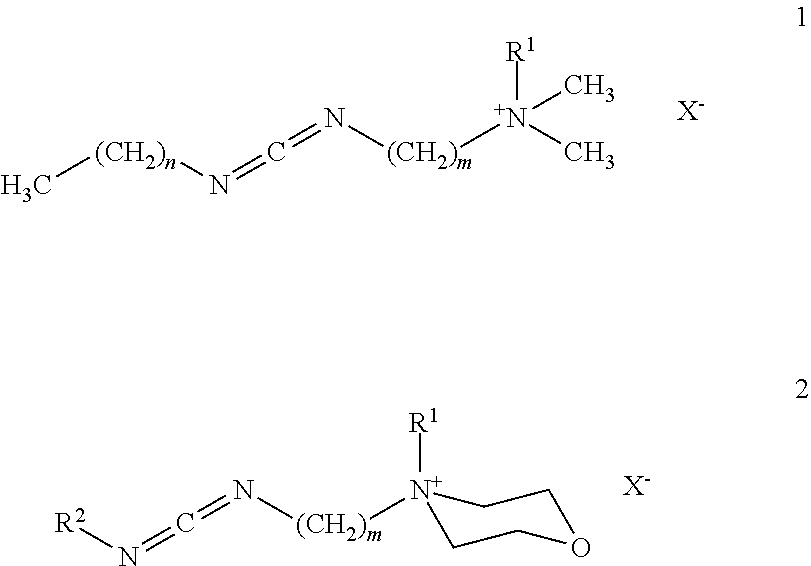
C[(CH2)n]N=C=N[(CH2)m][N+]([R1])(C)C.[X-].N(=C=N[(CH2)m][N+]1([R1])CCOCC1)[R2].[X-]
